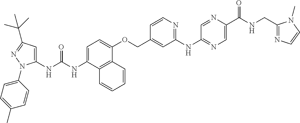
N(C(NC1=CC(C(C)(C)C)=NN1C1=CC=C(C)C=C1)=O)C1=CC=C(OCC2=CC(NC3=NC=C(C(NCC4=NC=CN4C)=O)N=C3)=NC=C2)C2=C1C=CC=C2
